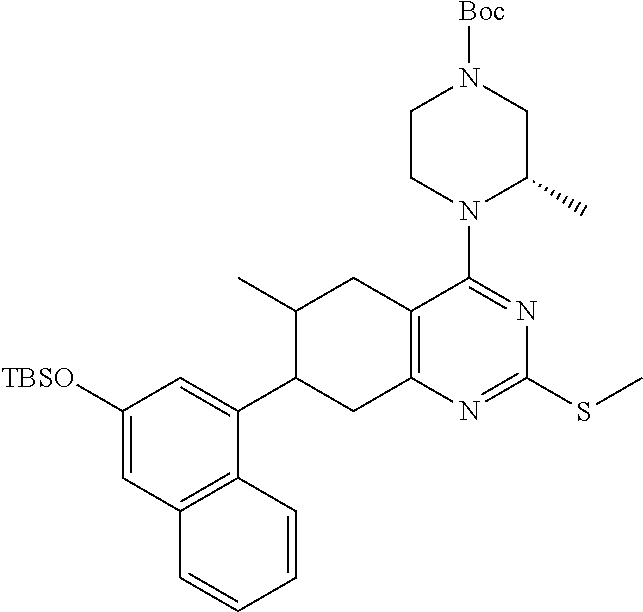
C1([TBSO])=CC2=C(C(C3CC4=C(CC3C)C(N3C(C)CN([Boc])CC3)=NC(SC)=N4)=C1)C=CC=C2
